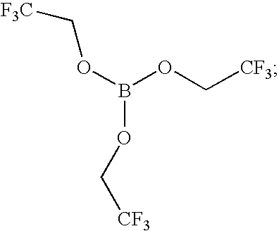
O(B(OC[CF3])OC[CF3])C[F3C]
